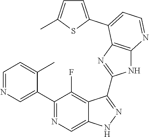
C1=NC=C(C2=NC=C3C(=C2F)C(C2=NC4=C(N2)N=CC=C4C2=CC=C(C)S2)=NN3)C(C)=C1
